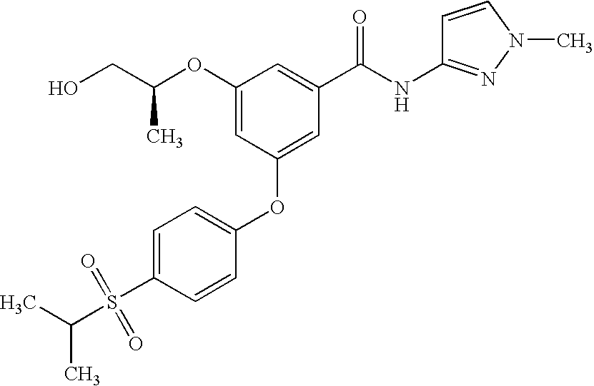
C(CO)(OC1=CC(OC2=CC=C(S(C(C)C)(=O)=O)C=C2)=CC(C(NC2=NN(C)C=C2)=O)=C1)C
